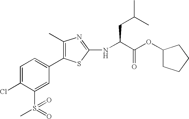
C1=C(Cl)C(S(=O)(C)=O)=CC(C2=C(C)N=C(NC(C(OC3CCCC3)=O)CC(C)C)S2)=C1
